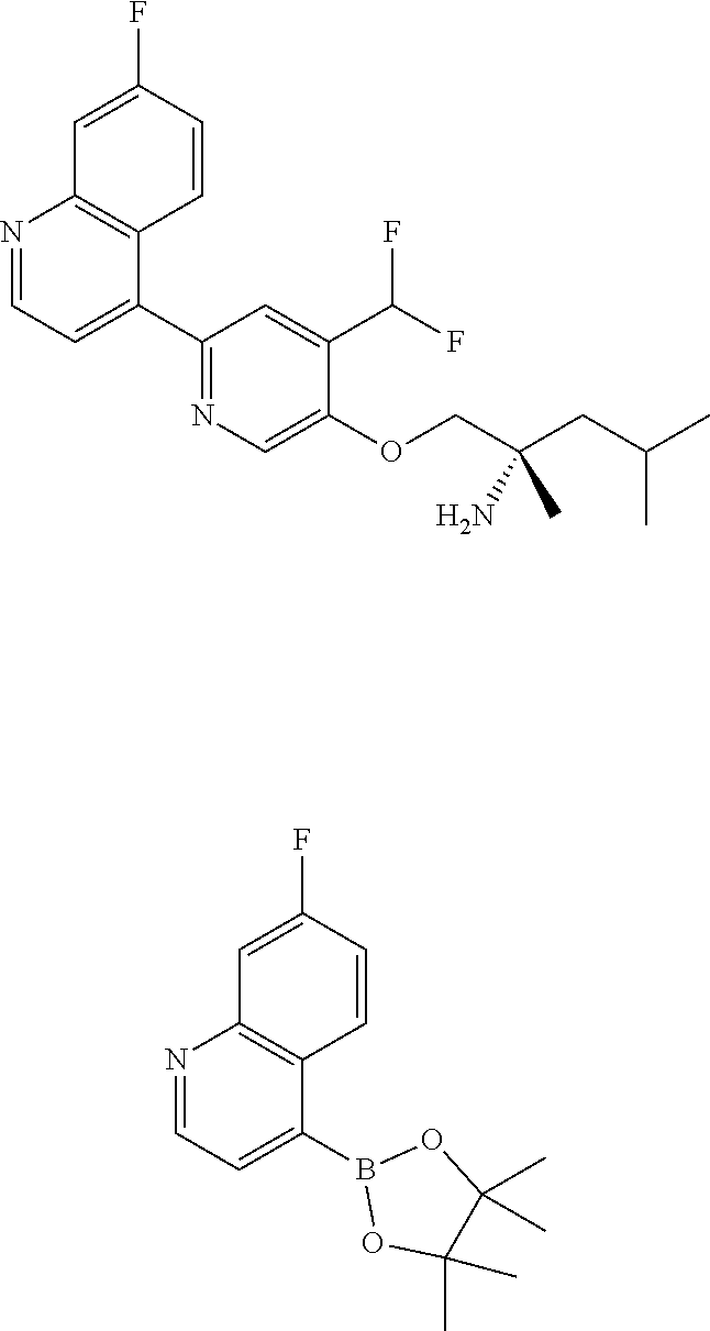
N1=CC=C(C2=NC=C(OCC(CC(C)C)(N)C)C(C(F)F)=C2)C2=C1C=C(F)C=C2.N1=CC=C(B2OC(C)(C)C(C)(C)O2)C2=C1C=C(F)C=C2
